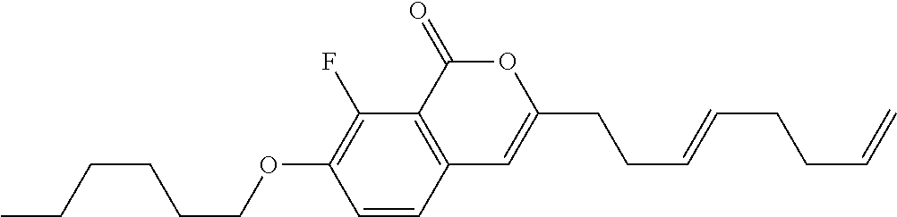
C1=CC2=C(C(F)=C1OCCCCCC)C(=O)OC(CCC=CCCC=C)=C2
